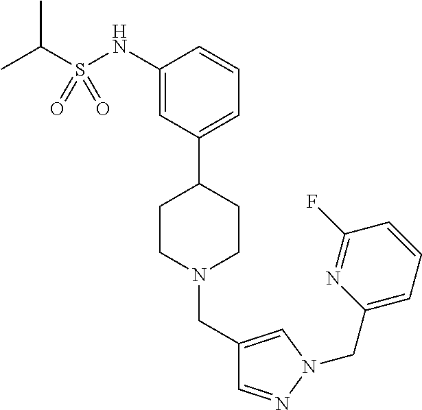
C1(NS(C(C)C)(=O)=O)=CC(C2CCN(CC3=CN(CC4=CC=CC(F)=N4)N=C3)CC2)=CC=C1
